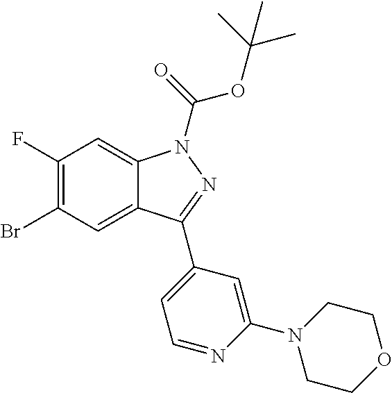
C1(F)=C(Br)C=C2C(=C1)N(C(=O)OC(C)(C)C)N=C2C1=CC=NC(N2CCOCC2)=C1
